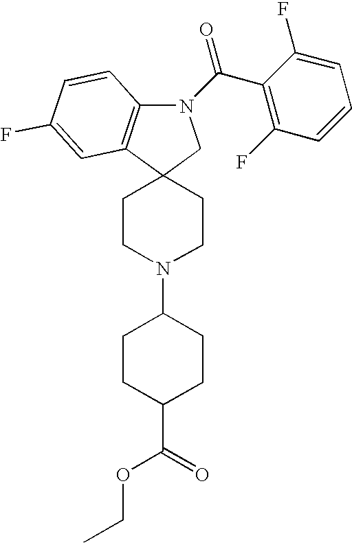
C12(CCN(C3CCC(C(=O)OCC)CC3)CC1)CN(C(C1=C(F)C=CC=C1F)=O)C1=C2C=C(F)C=C1
